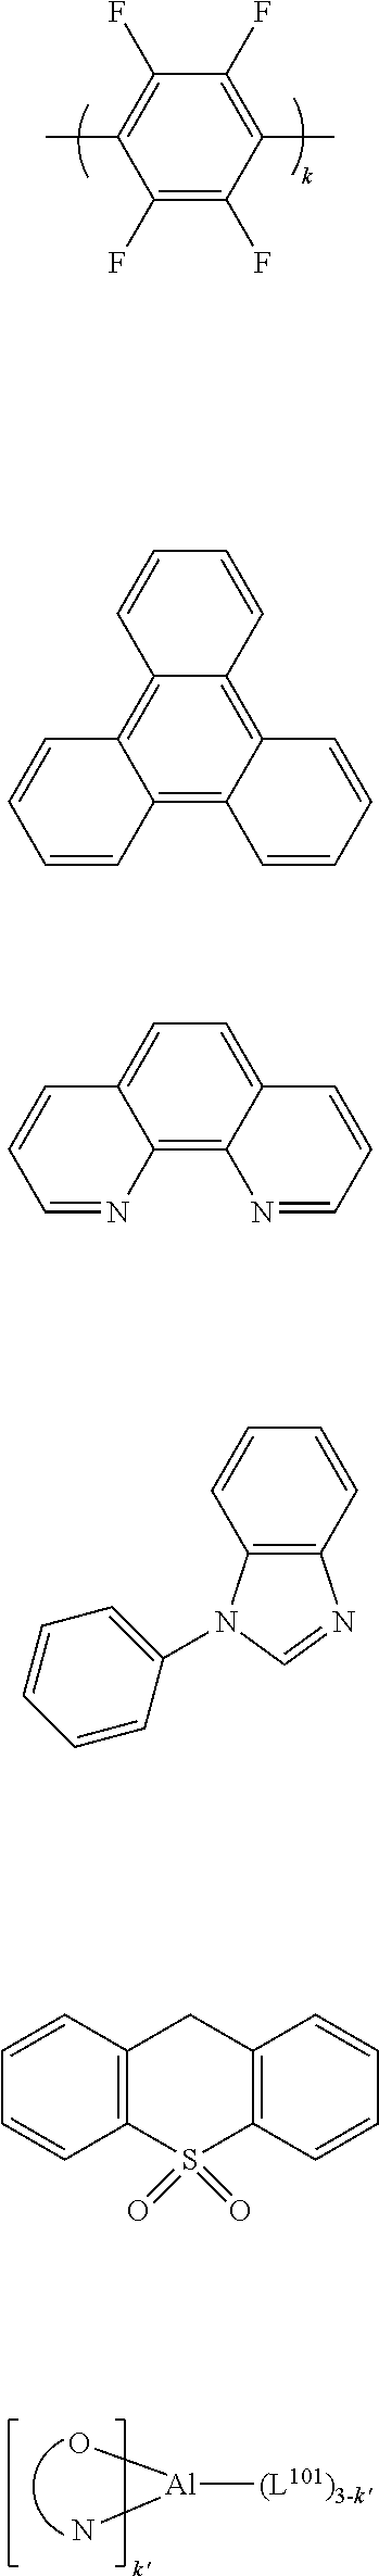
C12=C(N(C3=CC=CC=C3)C=N1)C=CC=C2.[Al]([(L101)3-k'])(O)N.C1(C)=C(F)C(F)=C(C)C(F)=C1F.C1=CC=CC2=C3C(=C4C(=C12)C=CC=C4)C=CC=C3.C1=CC=NC2=C3C(=CC=C12)C=CC=N3.C1=CC2=C(C=C1)S(=O)(=O)C1=C(C2)C=CC=C1
